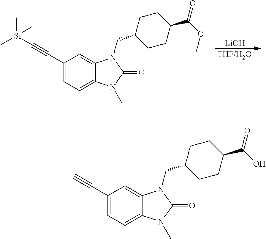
[THF/H2O].[LiOH].C1(C#C[Si](C)(C)C)=CC=C2C(=C1)N(CC1CCC(C(OC)=O)CC1)C(=O)N2C.C1(C#C)=CC=C2C(=C1)N(CC1CCC(C(O)=O)CC1)C(=O)N2C
